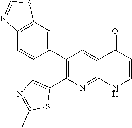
C12=C(C=C(C3=C(C4=CN=C(C)S4)N=C4C(=C3)C(=O)C=CN4)C=C1)SC=N2
